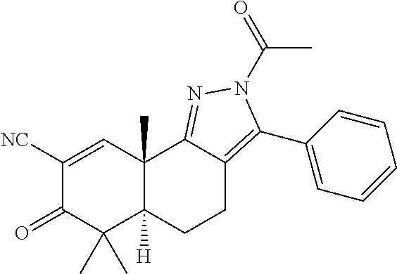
C1([NC])=CC2(C)C([H])(C(C)(C)C1=O)CCC1=C(C3=CC=CC=C3)N(C(=O)C)N=C21
